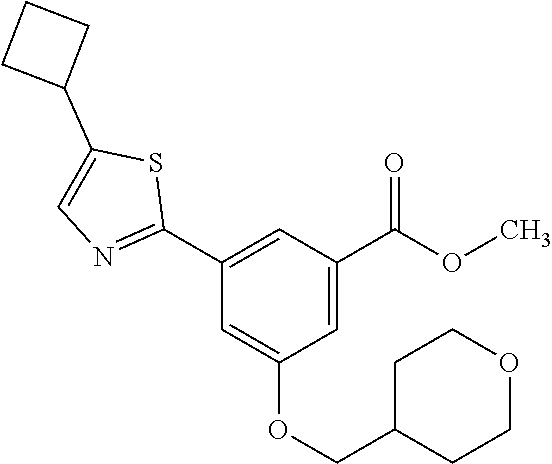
C1(C2=NC=C(C3CCC3)S2)=CC(C(OC)=O)=CC(OCC2CCOCC2)=C1
